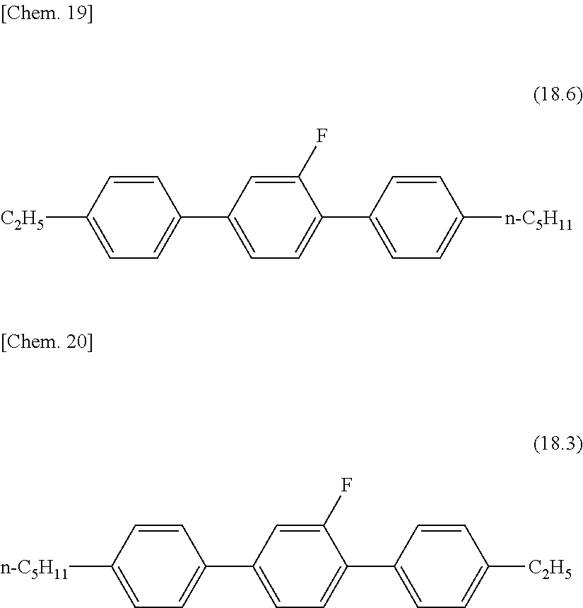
[C2H5]C1=CC=C(C2=CC=C(C3=CC=C([n-C5H11])C=C3)C(F)=C2)C=C1.[n-C5H11]C1=CC=C(C2=CC=C(C3=CC=C([C2H5])C=C3)C(F)=C2)C=C1
